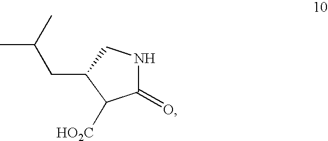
C1(=O)NCC(CC(C)C)C1[HO2C]
